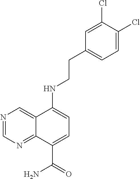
N(CCC1=CC=C(Cl)C(Cl)=C1)C1=CC=C(C(=O)N)C2=NC=NC=C21
